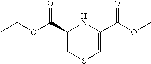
C1(C(OCC)=O)CSC=C(C(OC)=O)N1
